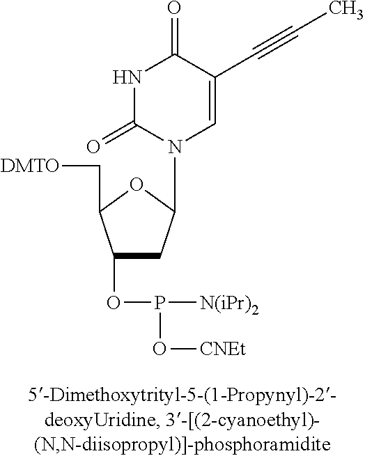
C1(OP([N(iPr)2])O[CNEt])CC(N2C=C(C#CC)C(=O)NC2=O)OC1C[DMTO]
